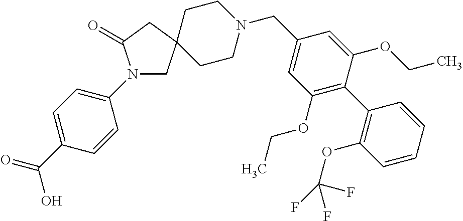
N1(C2=CC=C(C(=O)O)C=C2)CC2(CC1=O)CCN(CC1=CC(OCC)=C(C3=C(OC(F)(F)F)C=CC=C3)C(OCC)=C1)CC2
